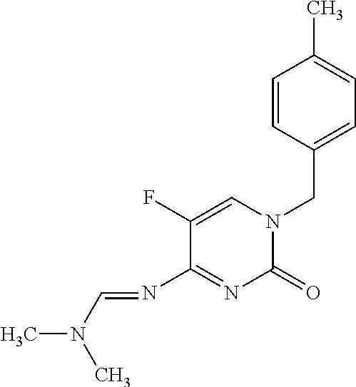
C1(=O)N(CC2=CC=C(C)C=C2)C=C(F)C(N=CN(C)C)=N1
